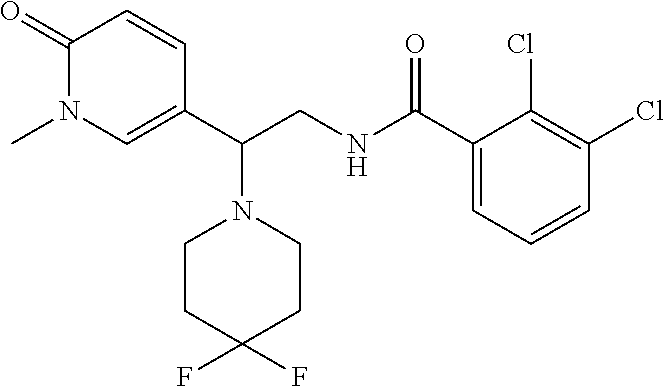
C1(=O)N(C)C=C(C(CNC(C2=CC=CC(Cl)=C2Cl)=O)N2CCC(F)(F)CC2)C=C1
